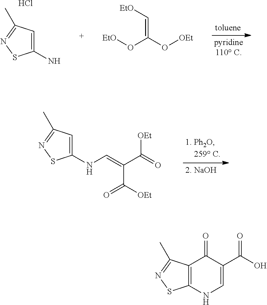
C1(N)=CC(C)=NS1.Cl.[EtO]OC(O[OEt])=C[EtO].C1(NC=C(C(=O)[OEt])C([OEt])=O)=CC(C)=NS1.C12=C(NC=C(C(O)=O)C1=O)SN=C2C
